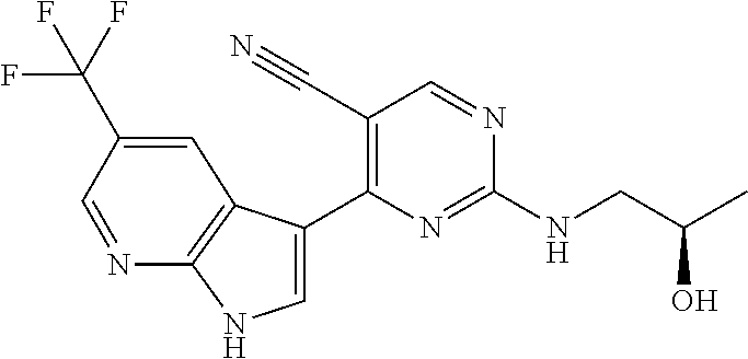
N(C1=NC(C2=CNC3=C2C=C(C(F)(F)F)C=N3)=C(C#N)C=N1)CC(C)O
